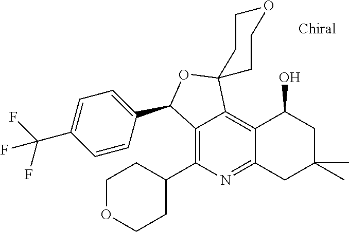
C12=C(C3CCOCC3)N=C3C(=C1C1(OC2C2=CC=C(C(F)(F)F)C=C2)CCOCC1)C(O)CC(C)(C)C3
